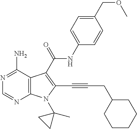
C12=C(C(N)=NC=N1)C(C(=O)NC1=CC=C(COC)C=C1)=C(C#CCC1CCCCC1)N2C1(C)CC1
